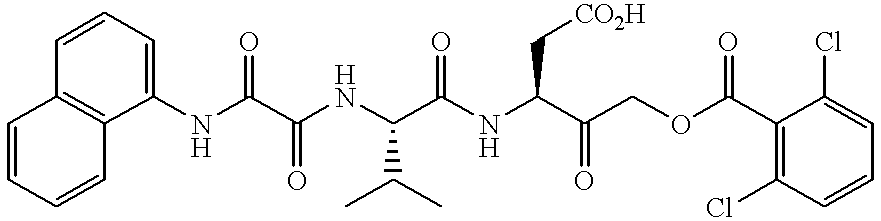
C1(NC(C(NC(C(NC(C(COC(C2=C(Cl)C=CC=C2Cl)=O)=O)C[CO2H])=O)C(C)C)=O)=O)=CC=CC2=C1C=CC=C2
